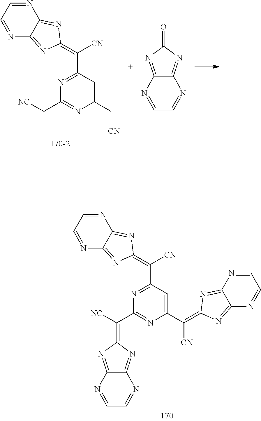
C1=NC2=NC(=C([CN])C3=NC(C[NC])=NC(C[CN])=C3)N=C2N=C1.N1=CC=NC2=NC(=O)N=C12.C1(C(=C2N=C3N=CC=NC3=N2)[CN])=CC(C([CN])=C2N=C3N=CC=NC3=N2)=NC(C([NC])=C2N=C3N=CC=NC3=N2)=N1
